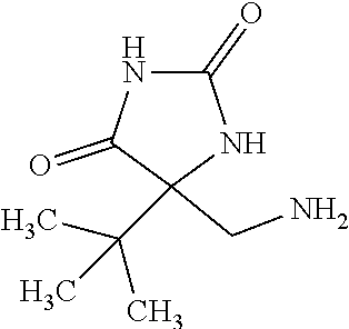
N1C(=O)NC(CN)(C(C)(C)C)C1=O
